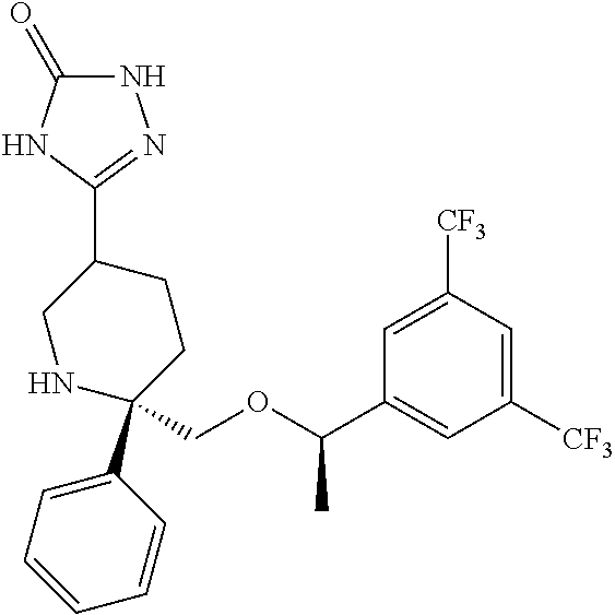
C1(C2=NNC(=O)N2)CNC(COC(C2=CC([CF3])=CC([CF3])=C2)C)(C2=CC=CC=C2)CC1
